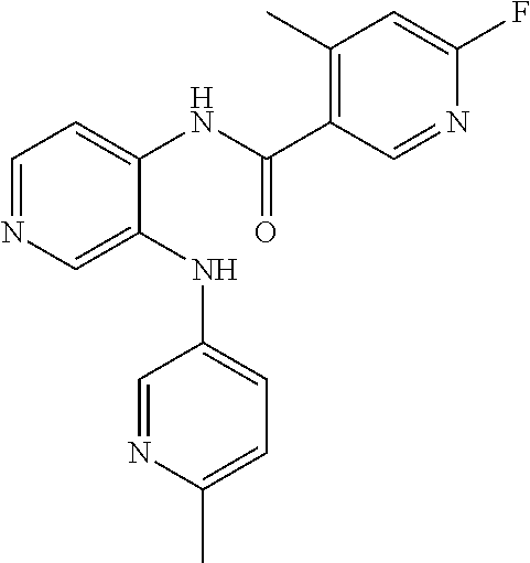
C1(NC2=CC=C(C)N=C2)=CN=CC=C1NC(C1=C(C)C=C(F)N=C1)=O
